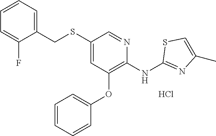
C1(SCC2=CC=CC=C2F)=CC(OC2=CC=CC=C2)=C(NC2=NC(C)=CS2)N=C1.Cl
